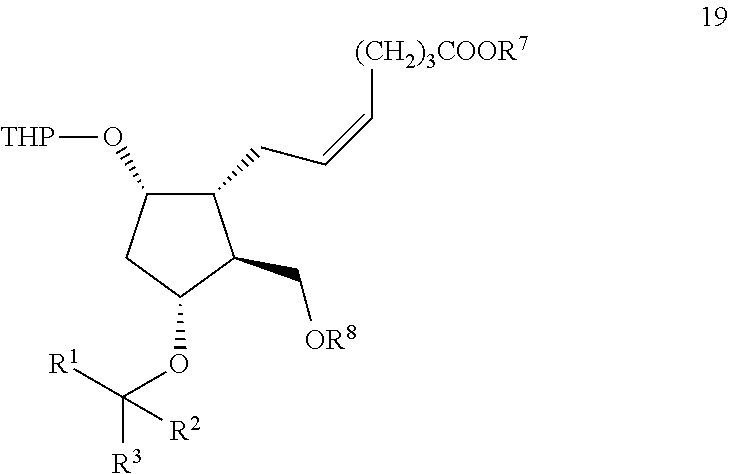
C1(O[THP])CC(OC([R3])([R1])[R2])C(C[OR8])C1CC=C[(CH2)3COOR7]
